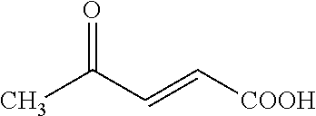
O=C(C=C[COOH])C
